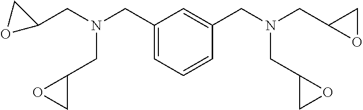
C1(CN(CC2CO2)CC2CO2)=CC=CC(CN(CC2OC2)CC2CO2)=C1
